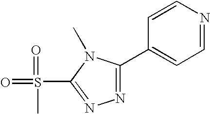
C1=NC=CC(C2=NN=C(S(=O)(C)=O)N2C)=C1
